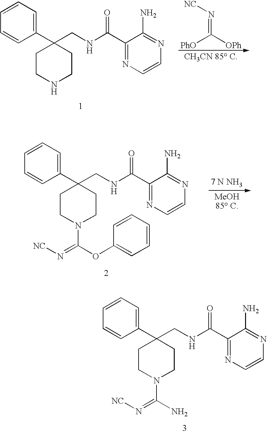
[MeOH85 C].C1CN(C(OC2=CC=CC=C2)=N[NC])CCC1(CNC(C1=NC=CN=C1N)=O)C1=CC=CC=C1.C1CNCCC1(CNC(C1=NC=CN=C1N)=O)C1=CC=CC=C1.[CH3CN 85 C].[PhO]C([OPh])=N[NC].C1CN(C(N)=N[NC])CCC1(CNC(C1=NC=CN=C1N)=O)C1=CC=CC=C1
